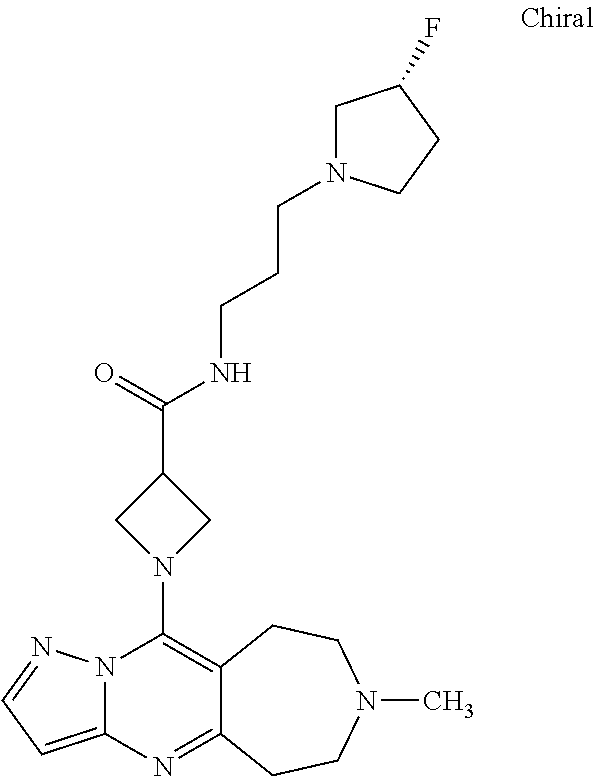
N12C(=CC=N1)N=C1C(=C2N2CC(C(=O)NCCCN3CC(F)CC3)C2)CCN(C)CC1
